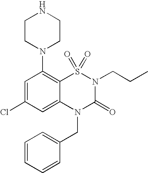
C1=C(Cl)C=C2C(=C1N1CCNCC1)S(=O)(=O)N(CCC)C(=O)N2CC1=CC=CC=C1
